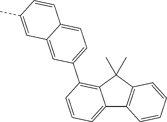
C12=CC=CC(C3=CC=C4C(=C3)C=C(C)C=C4)=C1C(C)(C)C1=C2C=CC=C1
